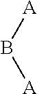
[A]B[A]
